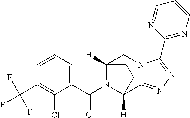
C12([H])CN3C(=NN=C3C3=NC=CC=N3)C([H])(CC1)N2C(C1=CC=CC(C(F)(F)F)=C1Cl)=O
